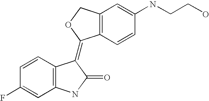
C1=CC2=C(C=C1F)NC(=O)C2=C1C2=C(CO1)C=C(NCCO)C=C2
